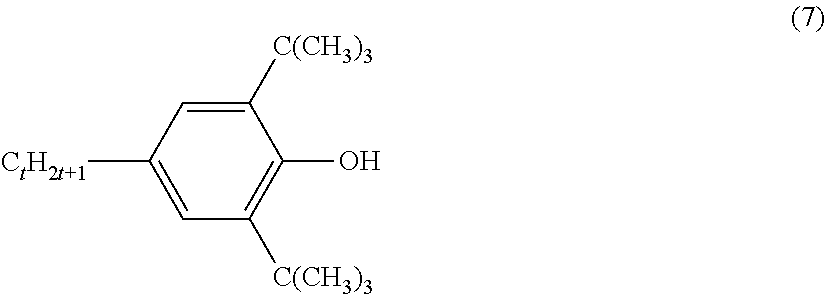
C1([C(CH3)3])=CC([CtH2t+1])=CC([C(CH3)3])=C1O
